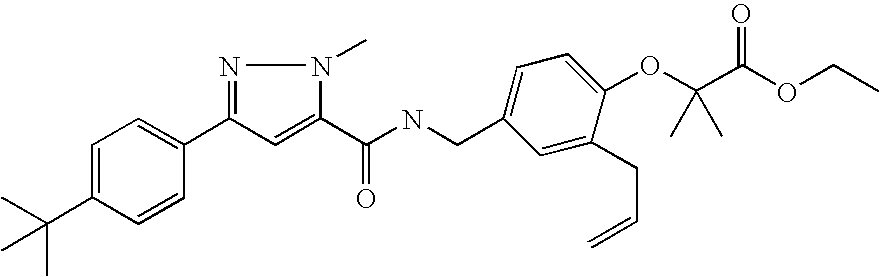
C1=C(C(C)(C)C)C=CC(C2=NN(C)C(C(NCC3=CC=C(OC(C(OCC)=O)(C)C)C(CC=C)=C3)=O)=C2)=C1
